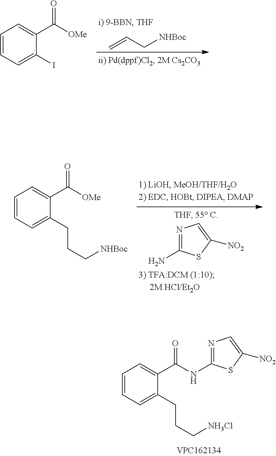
C=CC[NHBoc].C1=CC=C(I)C(C([OMe])=O)=C1.N1=C(N)SC([NO2])=C1.C1=CC=C(CCC[NHBoc])C(C([OMe])=O)=C1.C1=CC=C(CCC[NH3Cl])C(C(=O)NC2=NC=C([NO2])S2)=C1
